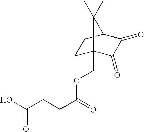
OC(CCC(=O)OCC12CCC(C(=O)C1=O)C2(C)C)=O
